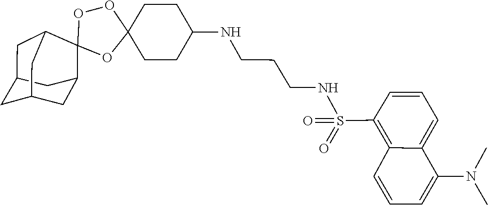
CN(C)C1=CC=CC2=C(S(NCCCNC3CCC4(OC5(OO4)C4CC6CC(CC5C6)C4)CC3)(=O)=O)C=CC=C12
